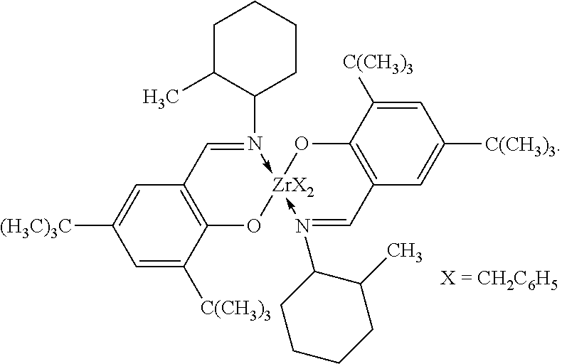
C1=C([(H3C)3C])C=C([C(CH3)3])C2=C1C=N(C1CCCCC1C)->[ZrX2]1(-N(C3C(C)CCCC3)=CC3=C(O1)C([C(CH3)3])=CC([C(CH3)3])=C3)O2
